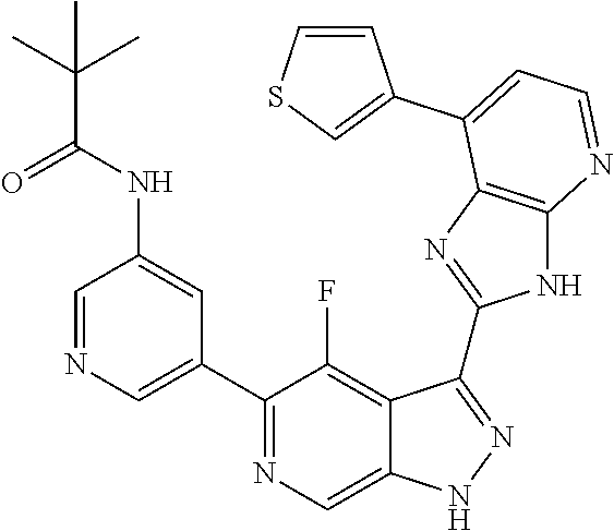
C1=NC=C(C2=NC=C3C(=C2F)C(C2=NC4=C(N2)N=CC=C4C2=CSC=C2)=NN3)C=C1NC(C(C)(C)C)=O
